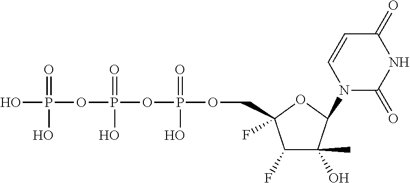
C1(F)C(O)(C)C(N2C(=O)NC(=O)C=C2)OC1(COP(OP(OP(O)(=O)O)(=O)O)(=O)O)F
